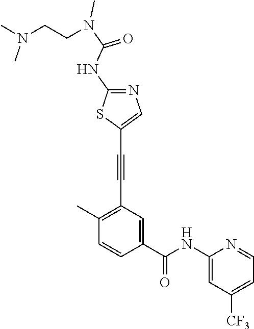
C1(C)=C(C#CC2=CN=C(NC(N(CCN(C)C)C)=O)S2)C=C(C(NC2=CC([CF3])=CC=N2)=O)C=C1
